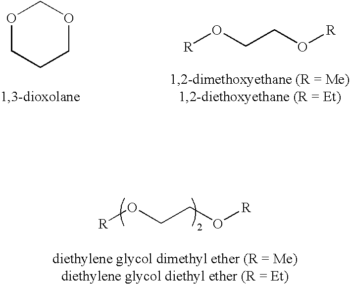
O1CCCOC1.[R]OCCO[R].[R]OCCO[R]
